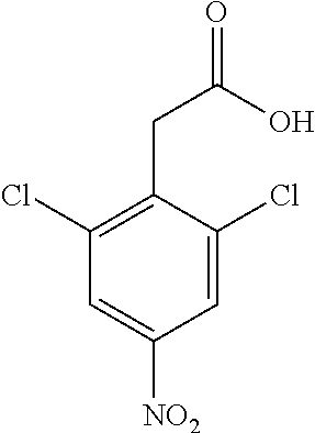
C1(Cl)=C(CC(=O)O)C(Cl)=CC([NO2])=C1
